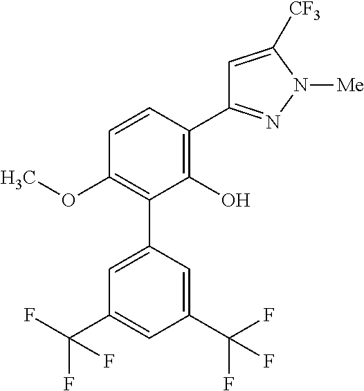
C1(OC)=C(C2=CC(C(F)(F)F)=CC(C(F)(F)F)=C2)C(O)=C(C2=NN([Me])C([CF3])=C2)C=C1
